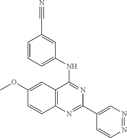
C1(OC)=CC2=C(C=C1)N=C(C1=CN=NC=C1)N=C2NC1=CC=CC(C#N)=C1
